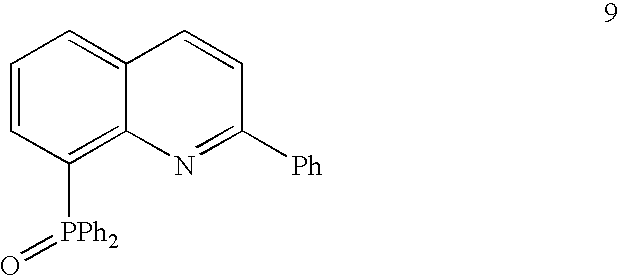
C1=CC([PPh2]=O)=C2C(=C1)C=CC([Ph])=N2
